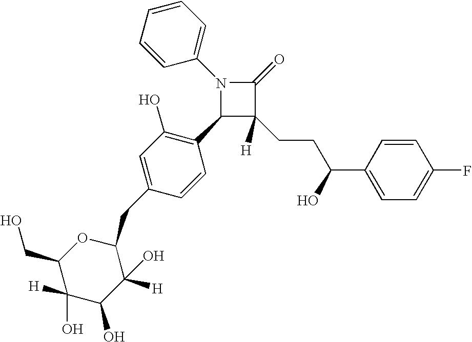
N1(C2=CC=CC=C2)C(C2=C(O)C=C(CC3OC(CO)C(O)([H])C(O)C3([H])O)C=C2)C(CCC(C2=CC=C(F)C=C2)O)([H])C1=O
